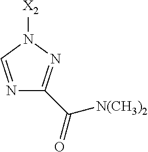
[X2]N1C=NC(C(=O)[N(CH3)2])=N1
